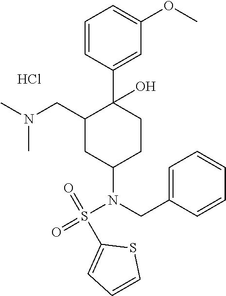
Cl.N(S(=O)(=O)C1=CC=CS1)(C1CC(CN(C)C)C(O)(C2=CC(OC)=CC=C2)CC1)CC1=CC=CC=C1
